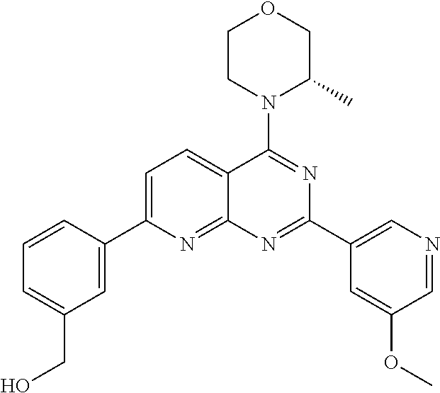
C1=C(C2=CC(CO)=CC=C2)N=C2C(=C1)C(N1C(C)COCC1)=NC(C1=CN=CC(OC)=C1)=N2
